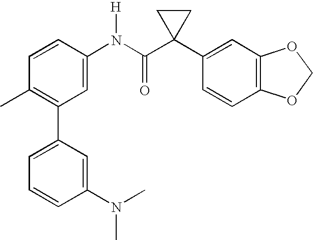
C1=C(N(C(C2(C3=CC4=C(C=C3)OCO4)CC2)=O)[H])C=CC(C)=C1C1=CC=CC(N(C)C)=C1
